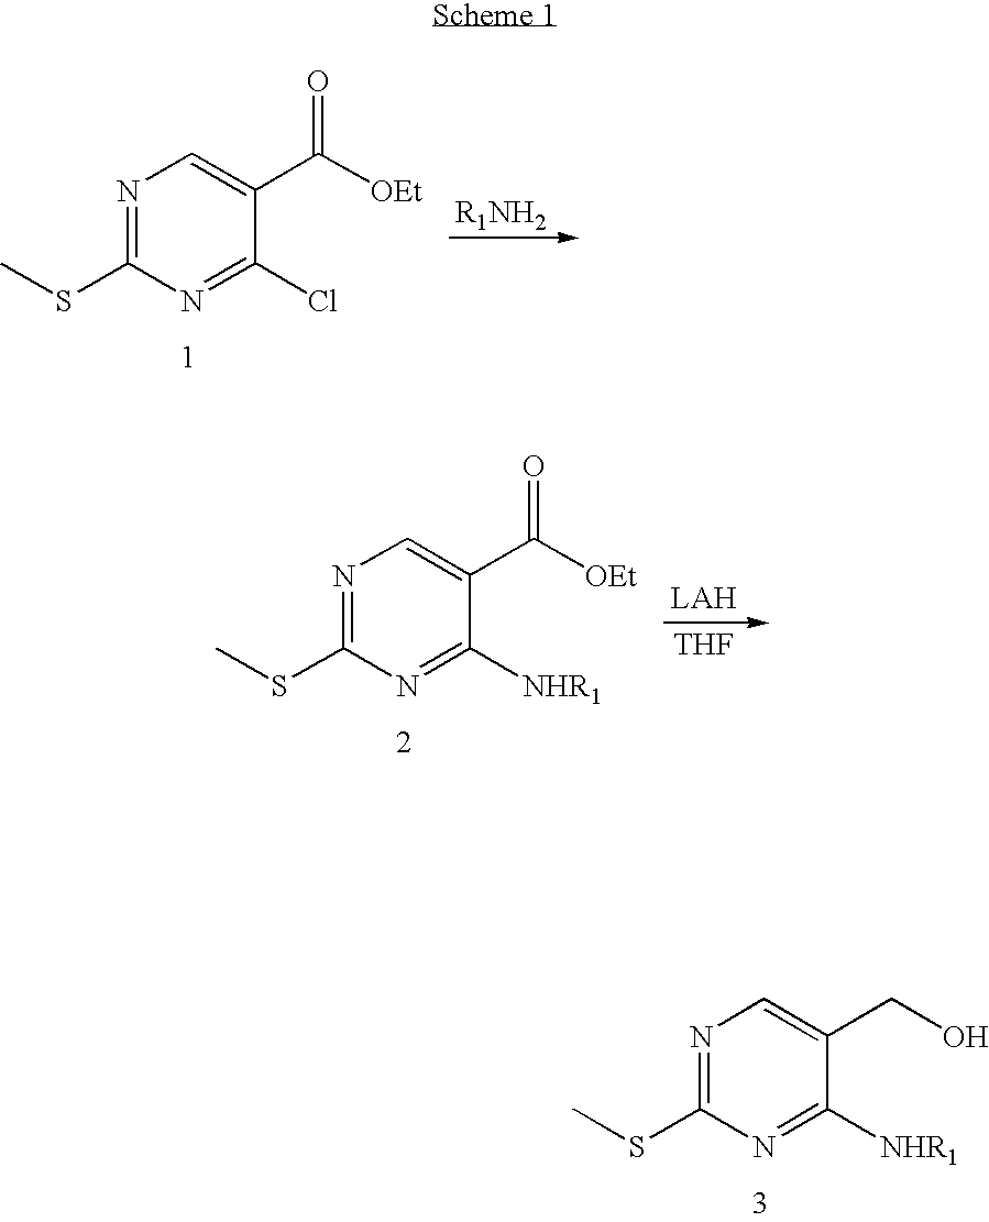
N1=C(SC)N=C(Cl)C(C([OEt])=O)=C1.N1=C(SC)N=C([NHR1])C(C([OEt])=O)=C1.[THF].N1=C(SC)N=C([NHR1])C(CO)=C1
